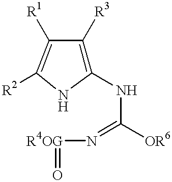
C1(NC([OR6])=N[R4OG]=O)=C([R3])C([R1])=C([R2])N1
